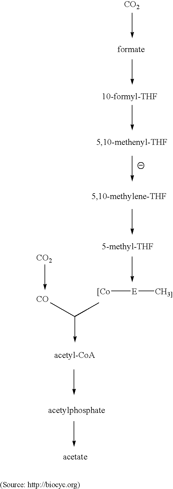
[CO2].[acetyl-CoA].[[Co][E][CH3]].[CO].[CO2].[acetylphosphate].[acetate]
